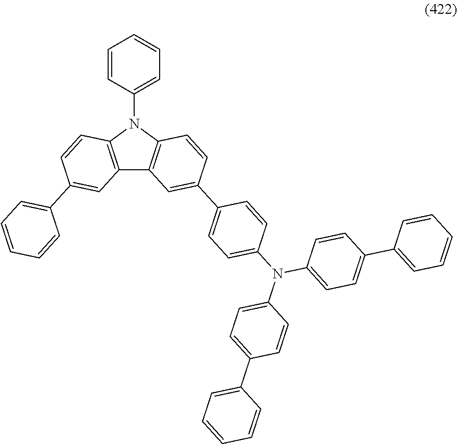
C1=CC(N2C3=C(C4=C2C=CC(C2=CC=C(N(C5=CC=C(C6=CC=CC=C6)C=C5)C5=CC=C(C6=CC=CC=C6)C=C5)C=C2)=C4)C=C(C2=CC=CC=C2)C=C3)=CC=C1
